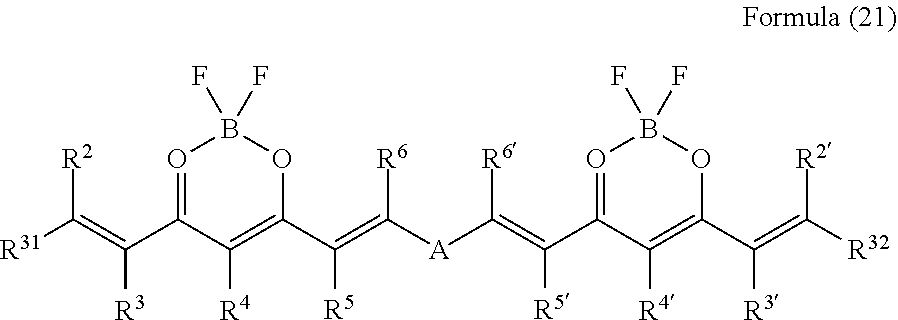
C(C1=OB(F)(F)OC(C(=C([A]C(=C(C2=OB(F)(F)OC(C(=C([R32])[R2])[R3])=C2[R4])[R5])[R6])[R6])[R5])=C1[R4])(=C([R31])[R2])[R3]
